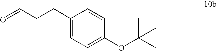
C1(CCC=O)=CC=C(OC(C)(C)C)C=C1
